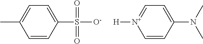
C1=C(C)C=CC(S([O-])(=O)=O)=C1.C1=[N+]([H])C=CC(N(C)C)=C1
